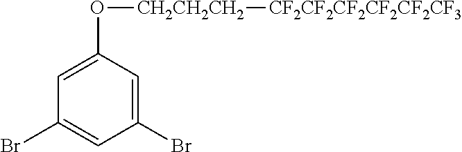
C1=C(O[CH2CH2CH2][CF2CF2CF2CF2CF2CF3])C=C(Br)C=C1Br
